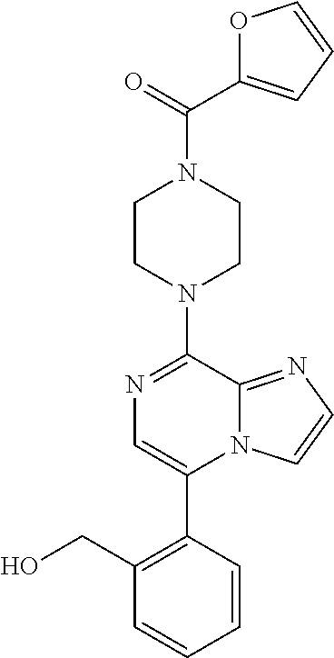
C(N1CCN(C2=NC=C(C3=C(CO)C=CC=C3)N3C2=NC=C3)CC1)(=O)C1=CC=CO1
